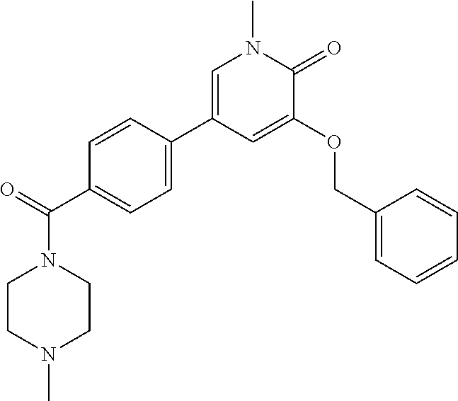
C(C1=CC=C(C2=CN(C)C(=O)C(OCC3=CC=CC=C3)=C2)C=C1)(=O)N1CCN(C)CC1
